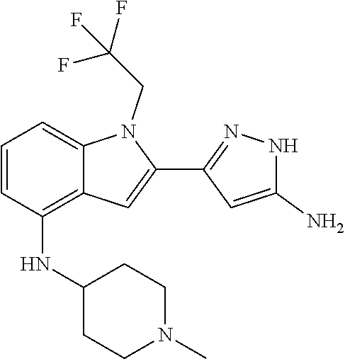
N(C1CCN(C)CC1)C1=C2C(=CC=C1)N(CC(F)(F)F)C(C1=NNC(N)=C1)=C2
